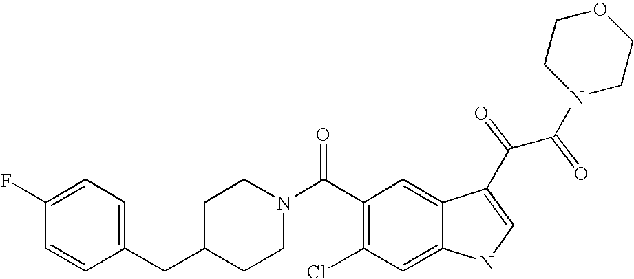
C1(F)=CC=C(CC2CCN(C(C3=C(Cl)C=C4C(=C3)C(C(C(N3CCOCC3)=O)=O)=CN4)=O)CC2)C=C1
